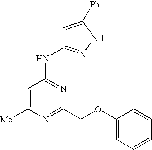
N(C1=NC(COC2=CC=CC=C2)=NC([Me])=C1)C1=NNC([Ph])=C1
